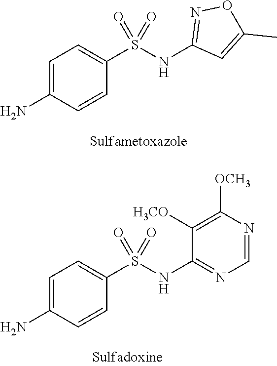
C1=C(N)C=CC(S(NC2=NOC(C)=C2)(=O)=O)=C1.C1=C(N)C=CC(S(NC2=NC=NC([OCH3])=C2[H3CO])(=O)=O)=C1
